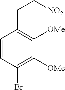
C1=CC(Br)=C([OMe])C([OMe])=C1CC[NO2]
